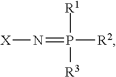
[X]N=P([R2])([R1])[R3]
